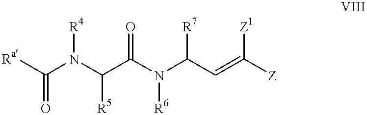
[Ra]C(N([R4])C(C(N(C(C=C([Z])[Z1])[R7])[R6])=O)[R5])=O
